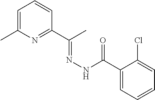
C1=C(C)N=C(C(C)=NNC(=O)C2=CC=CC=C2Cl)C=C1
